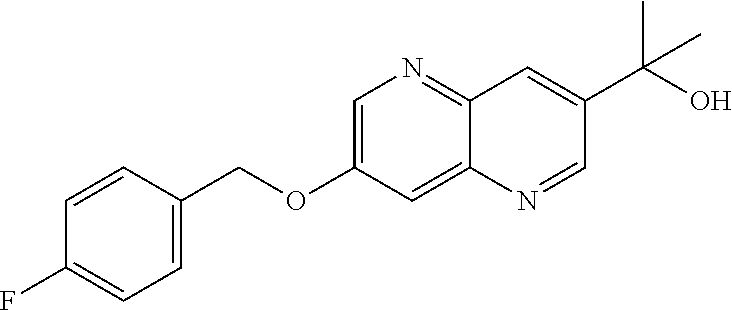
C1=CC(COC2=CN=C3C(=C2)N=CC(C(O)(C)C)=C3)=CC=C1F
